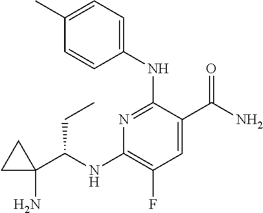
C1(NC(C2(N)CC2)CC)=C(F)C=C(C(N)=O)C(NC2=CC=C(C)C=C2)=N1
